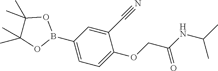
O(CC(NC(C)C)=O)C1=CC=C(B2OC(C)(C)C(C)(C)O2)C=C1C#N
